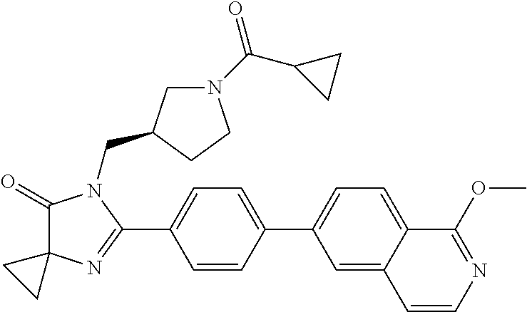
C1(=O)C2(N=C(C3=CC=C(C4=CC=C5C(=C4)C=CN=C5OC)C=C3)N1CC1CN(C(C3CC3)=O)CC1)CC2
